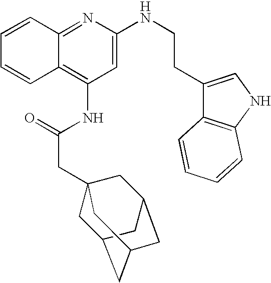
C12=NC(NCCC3=CNC4=C3C=CC=C4)=CC(NC(CC34CC5CC(CC(C3)C5)C4)=O)=C1C=CC=C2
